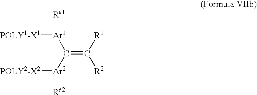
C1(=C([R1])[R2])[Ar2]([POLY2-X2])([Re2])[Ar1]1([POLY1-X1])[Re1]
